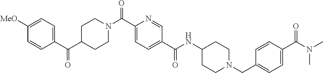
C1CN(C(C2=CC=C(C(=O)NC3CCN(CC4=CC=C(C(=O)N(C)C)C=C4)CC3)C=N2)=O)CCC1C(C1=CC=C([MeO])C=C1)=O
